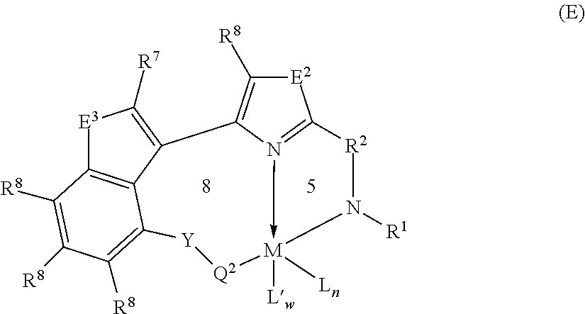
[E2]1C([R8])=C2N3->[M]([Lw])([Ln])(N([R1])[R2]C=31)[Q2][Y]C1=C([R8])C([R8])=C([R8])C3=C1C2=C([R7])[E3]3
